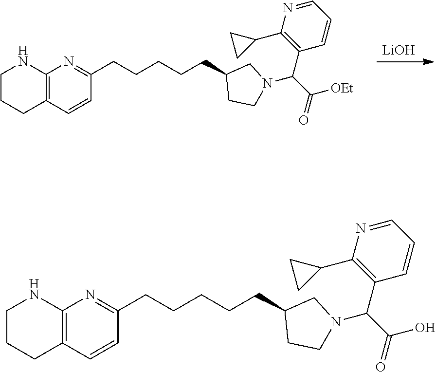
[LiOH].C12=C(C=CC(CCCCCC3CCN(C(C(=O)[OEt])C4=C(C5CC5)N=CC=C4)C3)=N1)CCCN2.C12=C(C=CC(CCCCCC3CCN(C(C(=O)O)C4=C(C5CC5)N=CC=C4)C3)=N1)CCCN2
